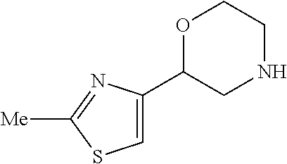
O1C(C2=CSC([Me])=N2)CNCC1
